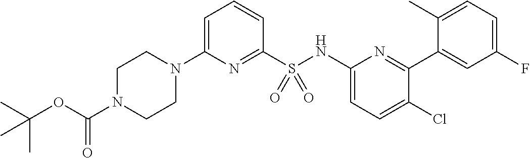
C1N(C(OC(C)(C)C)=O)CCN(C2=CC=CC(S(=O)(NC3=CC=C(Cl)C(C4=CC(F)=CC=C4C)=N3)=O)=N2)C1
